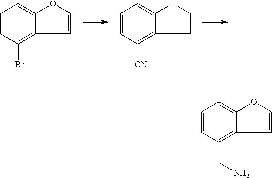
C1=CC(Br)=C2C(=C1)OC=C2.C1=CC([CN])=C2C(=C1)OC=C2.C1=CC(CN)=C2C(=C1)OC=C2
